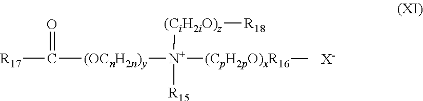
[R17]C([(OCnH2n)y][N+]([(CpH2pO)xR16]C)([(CiH2iO)z][R18])[R15])=O.[X-]
